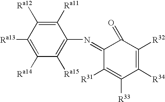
C1([Ra13])=C([Ra14])C([Ra15])=C(N=C2C([R31])=C([R33])C([R34])=C([R32])C2=O)C([Ra11])=C1[Ra12]
